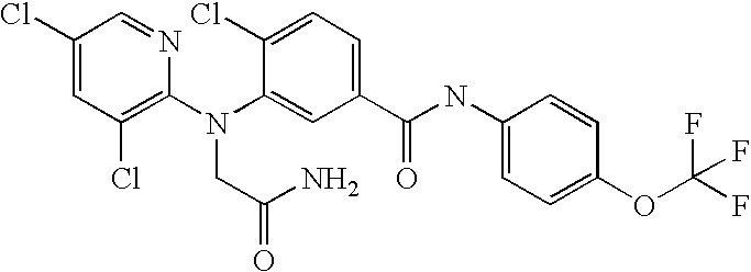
C1(Cl)=CC(Cl)=C(N(C2=CC(C(NC3=CC=C(OC(F)(F)F)C=C3)=O)=CC=C2Cl)CC(N)=O)N=C1
